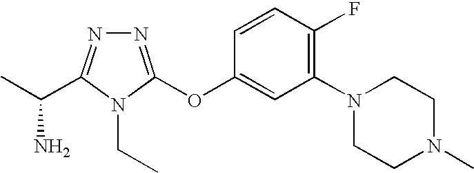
N1=C(OC2=CC(N3CCN(C)CC3)=C(F)C=C2)N(CC)C(C(C)N)=N1
